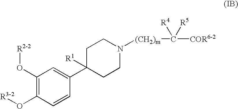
C1(O[R2-2])=C(O[R3-2])C=CC(C2([R1])CCN([(CH2)m]C([COR6-2])([R4])[R5])CC2)=C1
